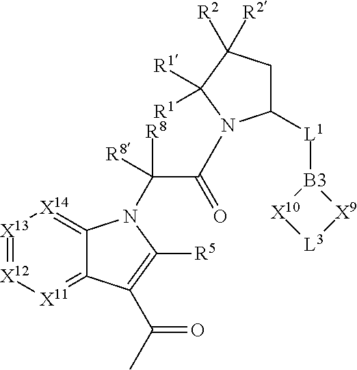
C1([L1][B3]2[X10][L3][X9]2)CC([R2])([R2])C([R1])([R1])N1C(C(N1C2=[X14][X13]=[X12][X11]=C2C(C(C)=O)=C1[R5])([R8])[R8])=O
